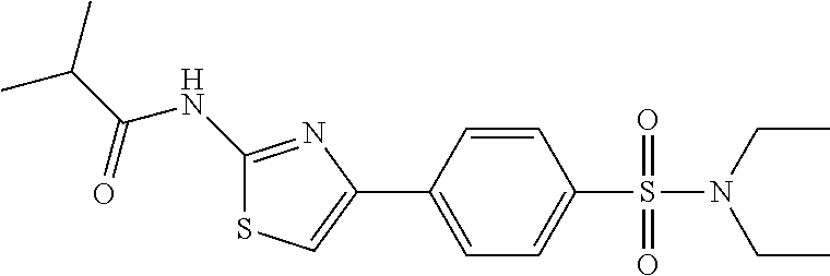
C1(NC(C(C)C)=O)=NC(C2=CC=C(S(=O)(=O)N(CC)CC)C=C2)=CS1
